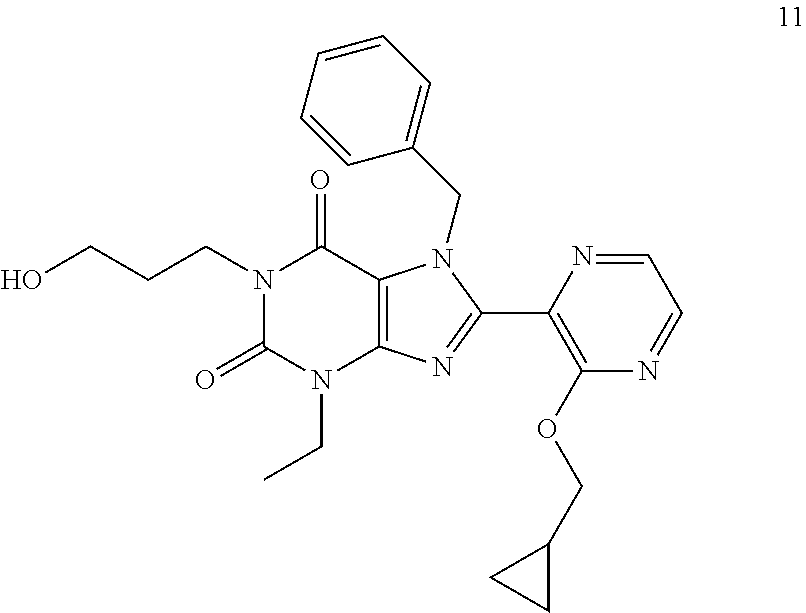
N1(CCCO)C(=O)N(CC)C2=C(C1=O)N(CC1=CC=CC=C1)C(C1=C(OCC3CC3)N=CC=N1)=N2
